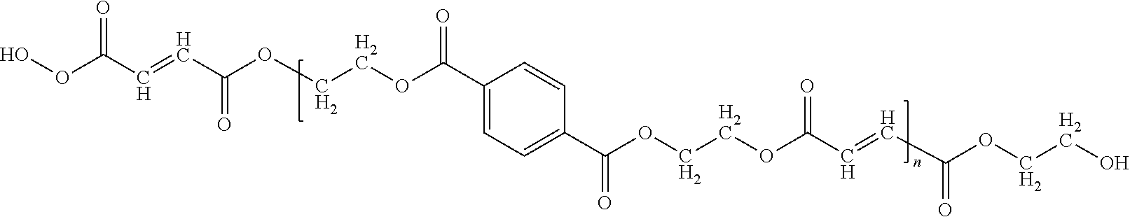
OOC(=O)C=CC(=O)OCCOC(=O)C1=CC=C(C(=O)OCCOC(=O)C=CC(=O)OCCO)C=C1
